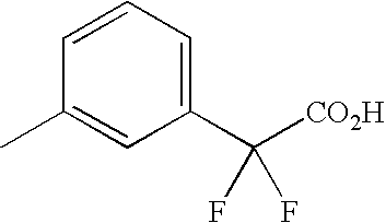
C1(C([CO2H])(F)F)=CC=CC(C)=C1
